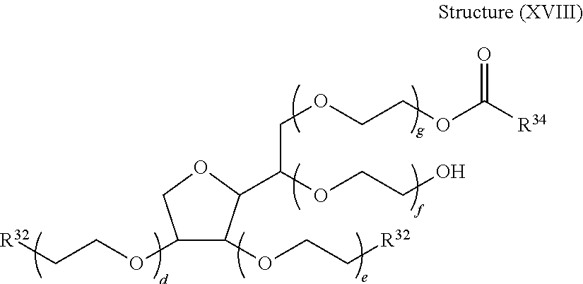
C1(OCC[R32])C(OCC[R32])C(C(OCCO)COCCOC([R34])=O)OC1
